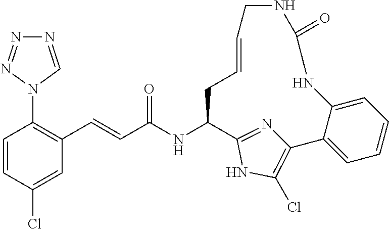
C1=CC(Cl)=CC(C=CC(NC2C3=NC(=C(Cl)N3)C3=CC=CC=C3NC(=O)NCC=CC2)=O)=C1N1N=NN=C1
